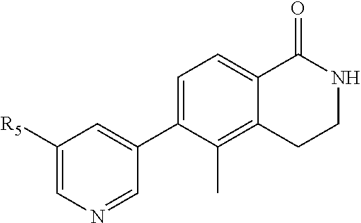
C1([R5])=CN=CC(C2=CC=C3C(=C2C)CCNC3=O)=C1
